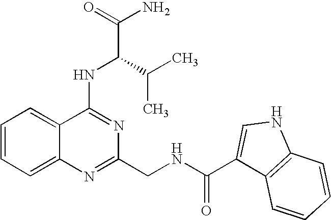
C12=CC=CC=C1N=C(CNC(C1=CNC3=C1C=CC=C3)=O)N=C2NC(C(N)=O)C(C)C
